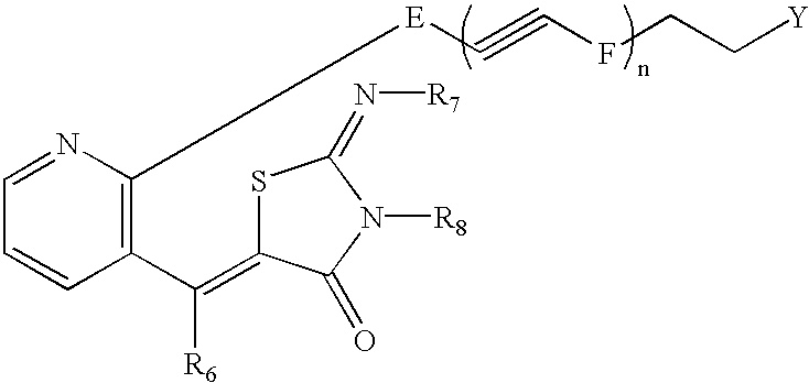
C1=NC([E]C#CFCC[Y])=C(C([R6])=C2SC(=N[R7])N([R8])C2=O)C=C1
